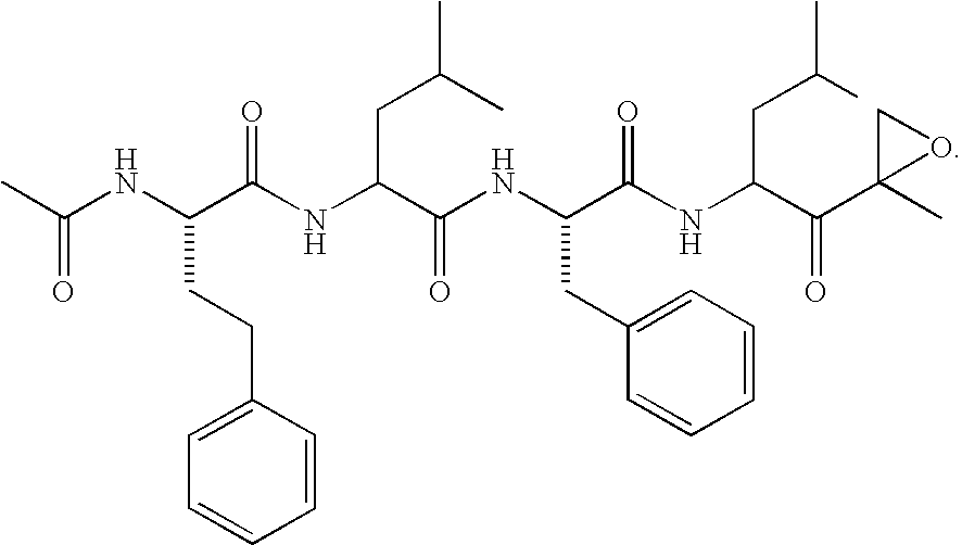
CC(NC(C(NC(C(NC(C(NC(C(C1(C)CO1)=O)CC(C)C)=O)CC1=CC=CC=C1)=O)CC(C)C)=O)CCC1=CC=CC=C1)=O
